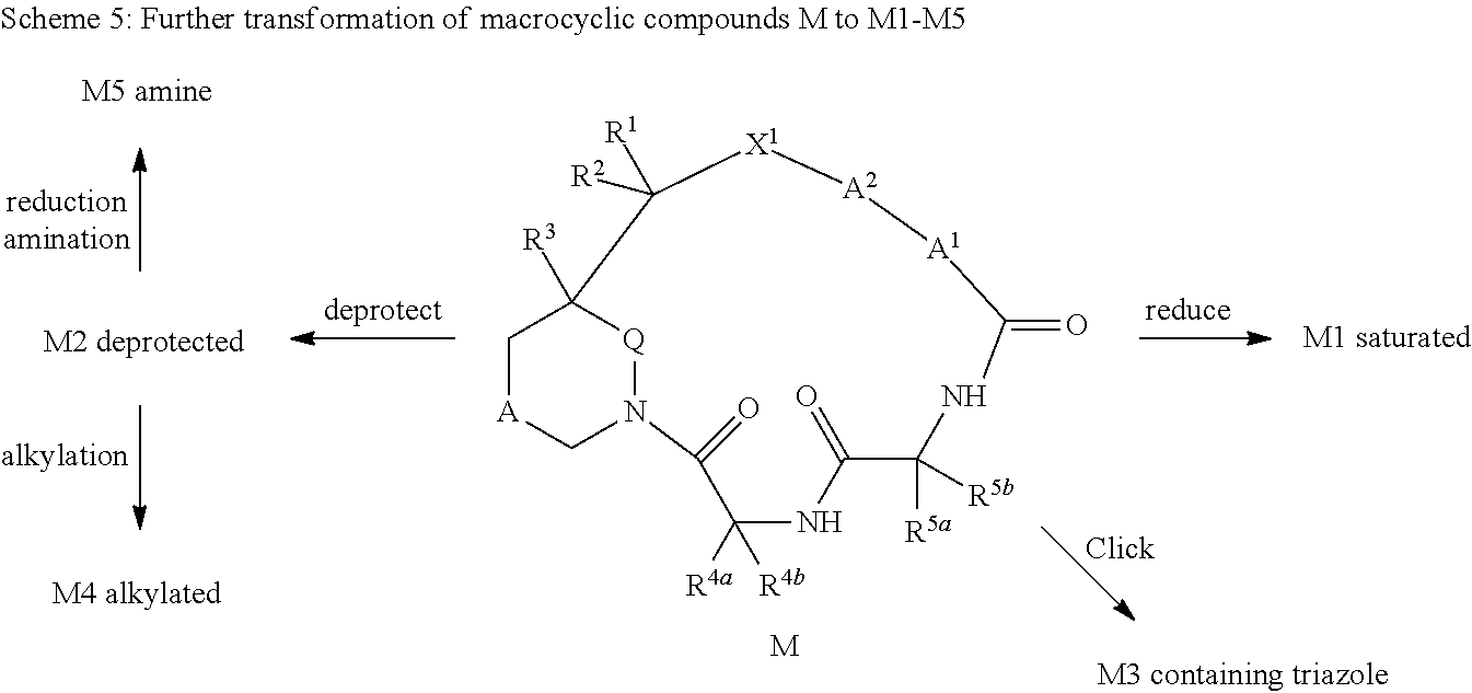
C1[A]CN2[Q]C1([R3])C([R2])([R1])[X1][A2][A1]C(=O)NC([R5a])([R5b])C(=O)NC([R4a])([R4b])C2=O.[M]
